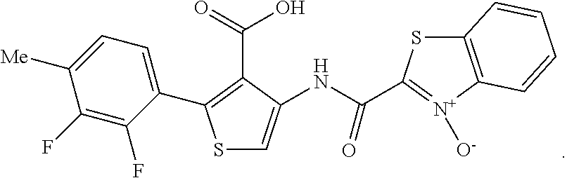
S1C=C(NC(C2=[N+]([O-])C3=C(S2)C=CC=C3)=O)C(C(=O)O)=C1C1=CC=C([Me])C(F)=C1F
